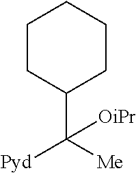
C1(C([Me])([Pyd])[OiPr])CCCCC1
